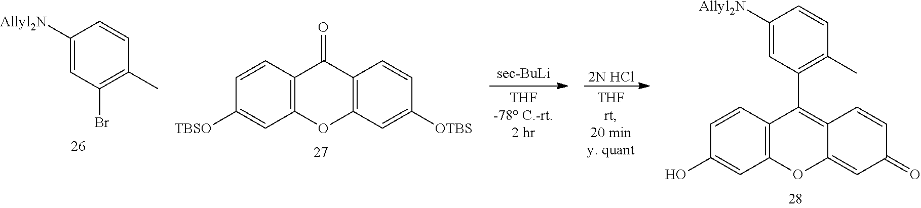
C1([Allyl2N])=CC(Br)=C(C)C=C1.C12=C(C=CC([TBSO])=C1)C(=O)C1=C(O2)C=C([OTBS])C=C1.[2N HCl].C12=C(C=CC(O)=C1)C(C1=C(C)C=CC([Allyl2N])=C1)=C1C(=CC(=O)C=C1)O2
